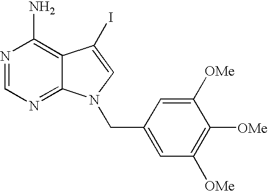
N1=CN=C2C(=C1N)C(I)=CN2CC1=CC([OMe])=C([OMe])C([OMe])=C1
